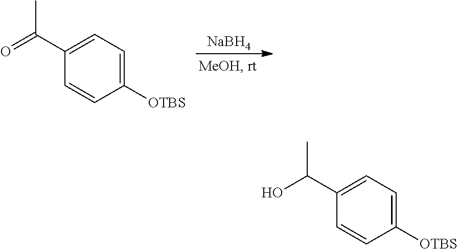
[NaBH4].C1(C(=O)C)=CC=C([OTBS])C=C1.C1(C(O)C)=CC=C([OTBS])C=C1
